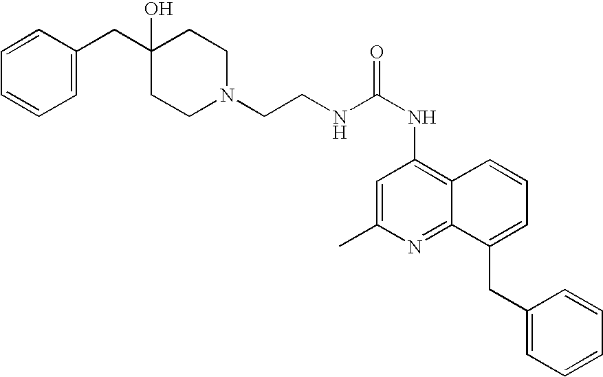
C1=C(CC2(O)CCN(CCNC(=O)NC3=C4C(=NC(C)=C3)C(CC3=CC=CC=C3)=CC=C4)CC2)C=CC=C1
